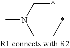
C(*)CN(C*)C
